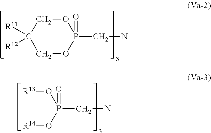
C1OP(CN)(=O)OCC1([R11])[R12].[R13]OP(CN)(O[R14])=O
